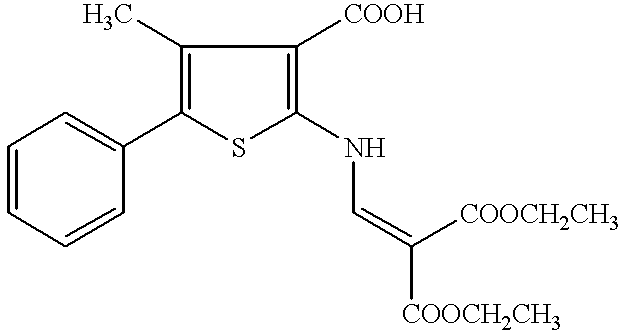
C1=CC=CC(C2=C(C)C([COOH])=C(NC=C([COOCH2CH3])[COOCH2CH3])S2)=C1
